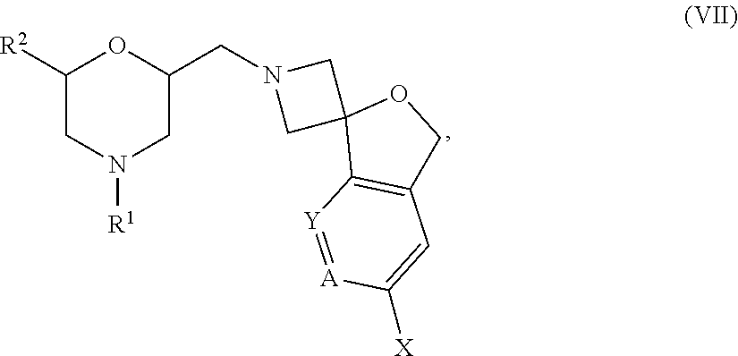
C1([R2])CN([R1])CC(CN2CC3(C2)C2=C(CO3)C=C([X])[A]=[Y]2)O1
